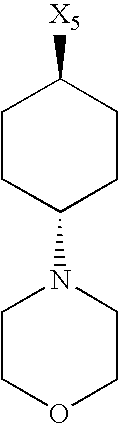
C1COCCN1C1CCC([X5])CC1
